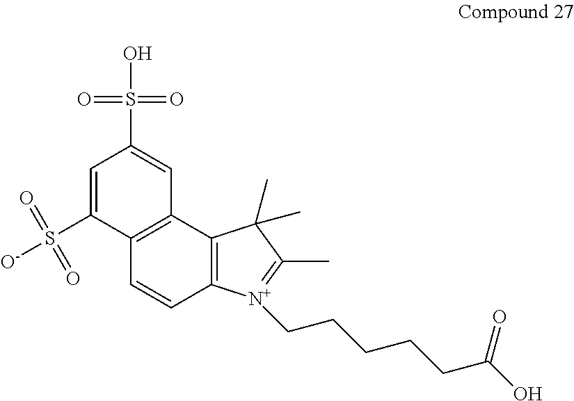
C1=C(S([O-])(=O)=O)C2=C(C=C1S(O)(=O)=O)C1=C(C=C2)[N+](CCCCCC(O)=O)=C(C)C1(C)C
